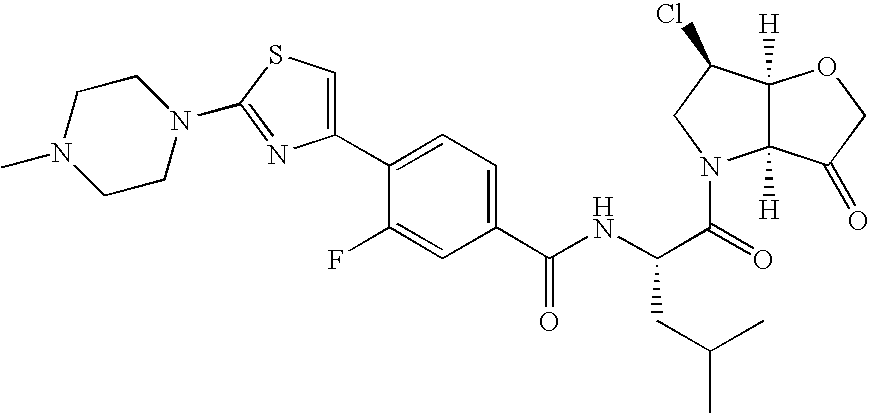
C1CN(C2=NC(C3=CC=C(C(NC(C(=O)N4C5([H])C([H])(C(Cl)C4)OCC5=O)CC(C)C)=O)C=C3F)=CS2)CCN1C
